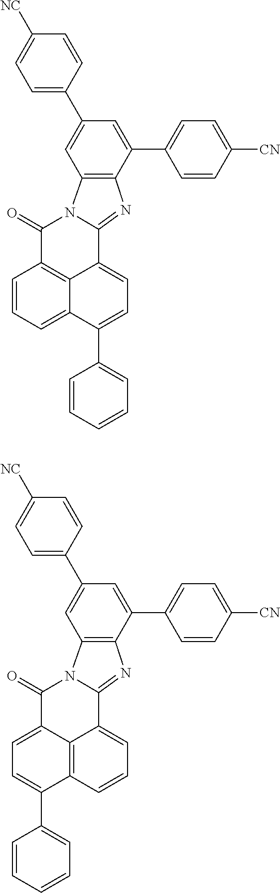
C1=CC=C2C3=C1C(=O)N1C4=C(C(C5=CC=C([CN])C=C5)=CC(C5=CC=C([NC])C=C5)=C4)N=C1C3=CC=C2C1=CC=CC=C1.C1=C2C3=C(C=CC=C3C3=NC4=C(C=C(C5=CC=C([NC])C=C5)C=C4C4=CC=C([CN])C=C4)N3C2=O)C(C2=CC=CC=C2)=C1
